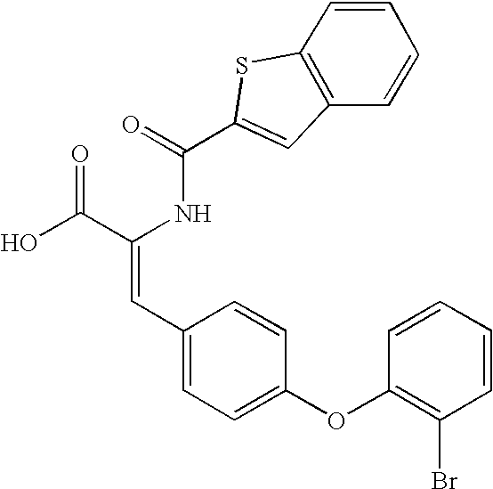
C(=O)(NC(C(O)=O)=CC1=CC=C(OC2=C(Br)C=CC=C2)C=C1)C1=CC2=C(S1)C=CC=C2
